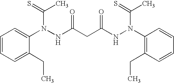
C1(N(NC(CC(NN(C2=C(CC)C=CC=C2)C(=S)C)=O)=O)C(=S)C)=CC=CC=C1CC
